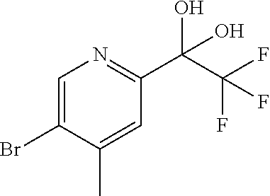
C1=C(Br)C(C)=CC(C(C(F)(F)F)(O)O)=N1
